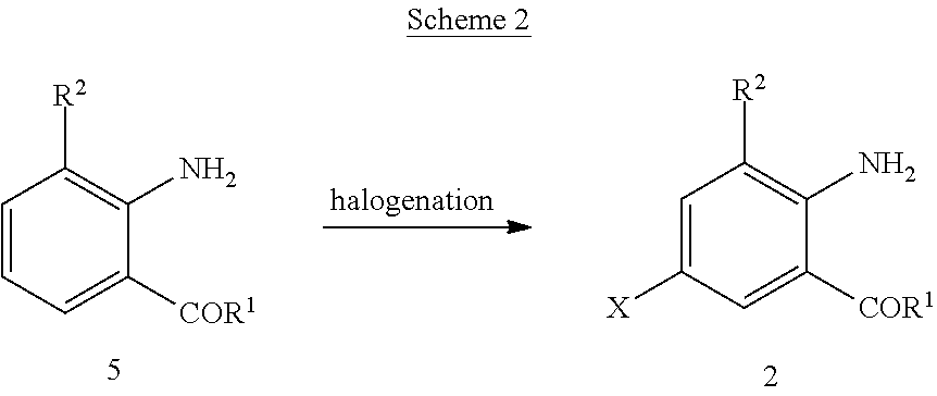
C1=CC=C([COR1])C(N)=C1[R2].C1=C([X])C=C([COR1])C(N)=C1[R2]
